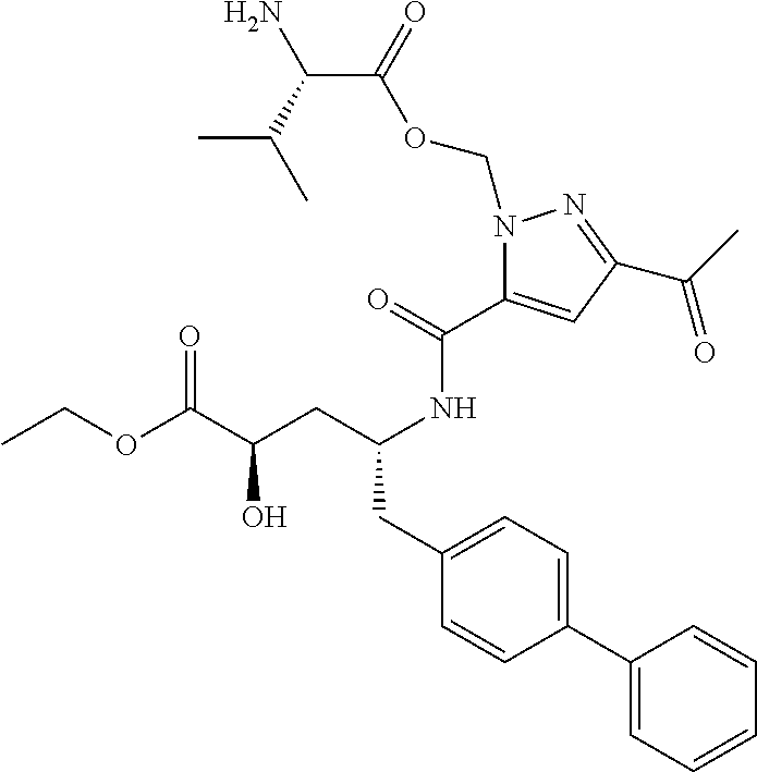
C(C(=O)OCN1C(C(=O)NC(CC2=CC=C(C3=CC=CC=C3)C=C2)CC(C(OCC)=O)O)=CC(C(C)=O)=N1)(C(C)C)N
